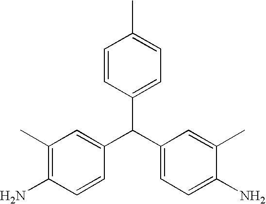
C1(C(C2=CC=C(N)C(C)=C2)C2=CC(C)=C(N)C=C2)=CC=C(C)C=C1
